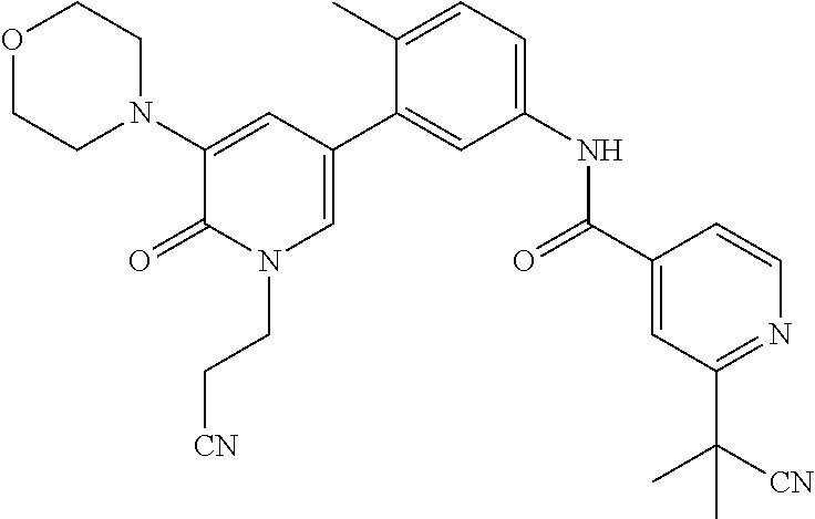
O1CCN(C2=CC(C3=CC(NC(C4=CC(C([CN])(C)C)=NC=C4)=O)=CC=C3C)=CN(CC[CN])C2=O)CC1
